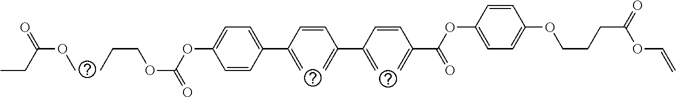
C1=CC(C(=C)C=CC(=C)C(=C)C=CC(=C)C(=O)OC2=CC=C(OCCCC(OC=C)=O)C=C2)=CC=C1OC(OCCC)=O.COC(CC)=O
